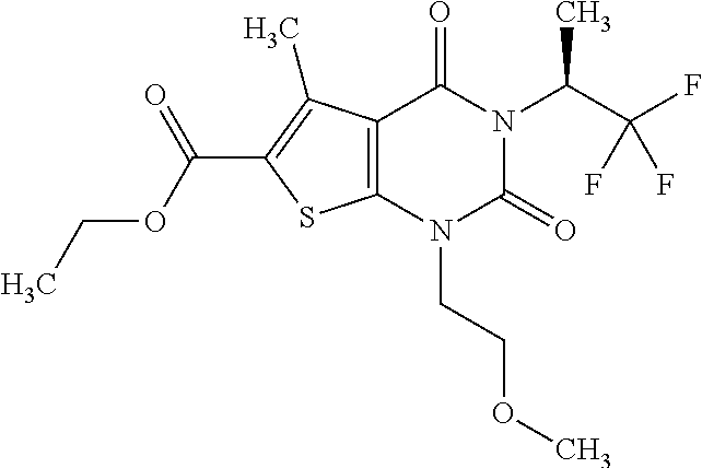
C12=C(N(CCOC)C(=O)N(C(C(F)(F)F)C)C1=O)SC(C(OCC)=O)=C2C
